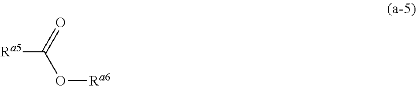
[Ra5]C(=O)O[Ra6]
